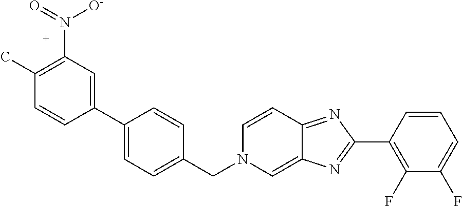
C1(C)=C(N(=O)[O-])C=C(C2=CC=C(CN3C=C4C(=NC(C5=C(F)C(F)=CC=C5)=N4)C=C3)C=C2)C=C1
